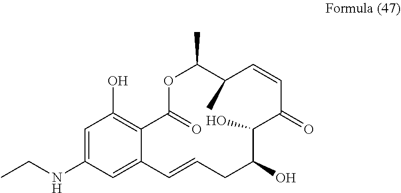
C1=C(NCC)C=C2C(=C1O)C(=O)OC(C)C(C)C=CC(=O)C(O)C(O)CC=C2
